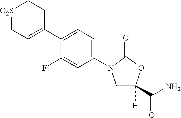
C1(C2=CC=C(N3CC([H])(C(N)=O)OC3=O)C=C2F)=CC[O2S]CC1
